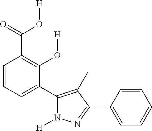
C1=CC=C(C2=C(C)C(C3=CC=CC=C3)=NN2[H])C(O[H])=C1C(=O)O[H]
